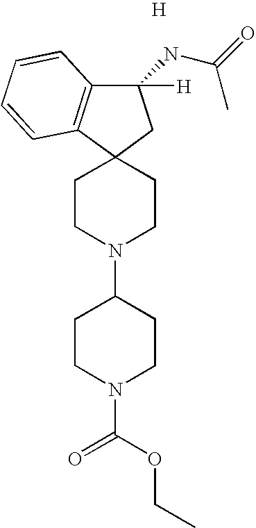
C1(NC(=O)C)([H])C2=C(C3(C1)CCN(C1CCN(C(OCC)=O)CC1)CC3)C=CC=C2.[H]
